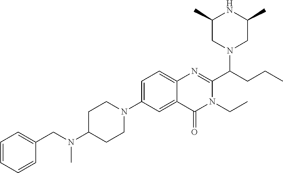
C1=C(N2CCC(N(CC3=CC=CC=C3)C)CC2)C=C2C(=C1)N=C(C(CCC)N1CC(C)NC(C)C1)N(CC)C2=O
